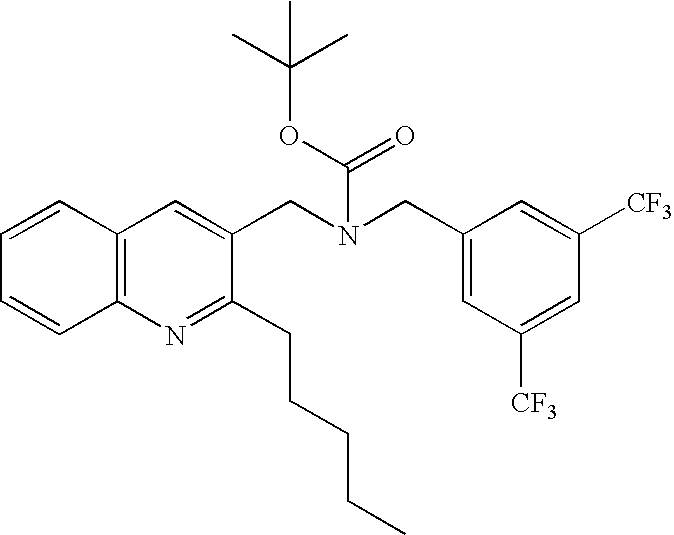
C12=C(N=C(CCCCC)C(CN(CC3=CC([CF3])=CC([CF3])=C3)C(OC(C)(C)C)=O)=C1)C=CC=C2
